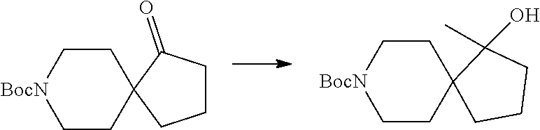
C1CC2(CC[BocN]1)CCCC2=O.C1CC2(CC[BocN]1)C(C)(O)CCC2
